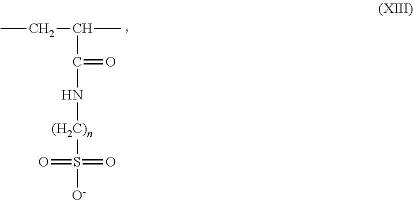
CCC(C(=O)N[(H2C)n]S([O-])(=O)=O)C
